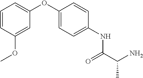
C1=C(OC2=CC=CC(OC)=C2)C=CC(NC(C(N)C)=O)=C1
